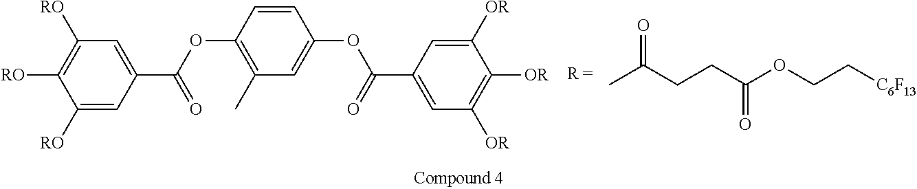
CC(CCC(OCC[C6F13])=O)=O.C1([RO])=CC(C(OC2=C(C)C=C(OC(C3=CC([OR])=C([OR])C([OR])=C3)=O)C=C2)=O)=CC([RO])=C1[RO]
